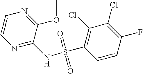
N1=C(NS(C2=C(Cl)C(Cl)=C(F)C=C2)(=O)=O)C(OC)=NC=C1
